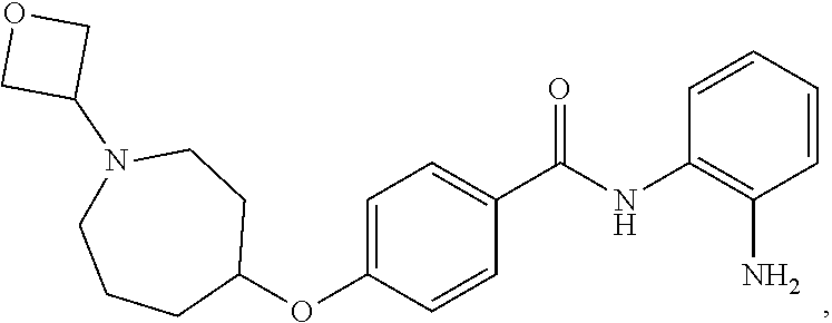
C1(OC2=CC=C(C(NC3=C(N)C=CC=C3)=O)C=C2)CCN(C2COC2)CCC1
